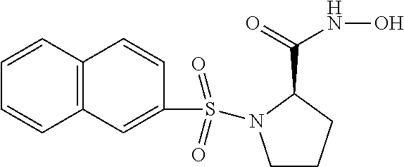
C1CCC(C(=O)NO)N1S(=O)(=O)C1=CC2=C(C=C1)C=CC=C2
